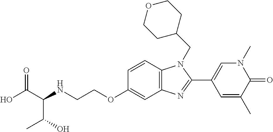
C1=CC2=C(C=C1OCCNC(C(O)=O)C(C)O)N=C(C1=CN(C)C(=O)C(C)=C1)N2CC1CCOCC1
